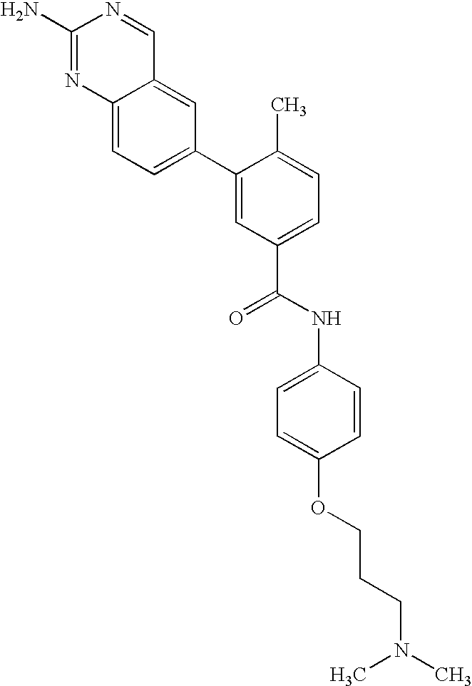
C12=CC=C(C3=CC(C(NC4=CC=C(OCCCN(C)C)C=C4)=O)=CC=C3C)C=C1C=NC(N)=N2
